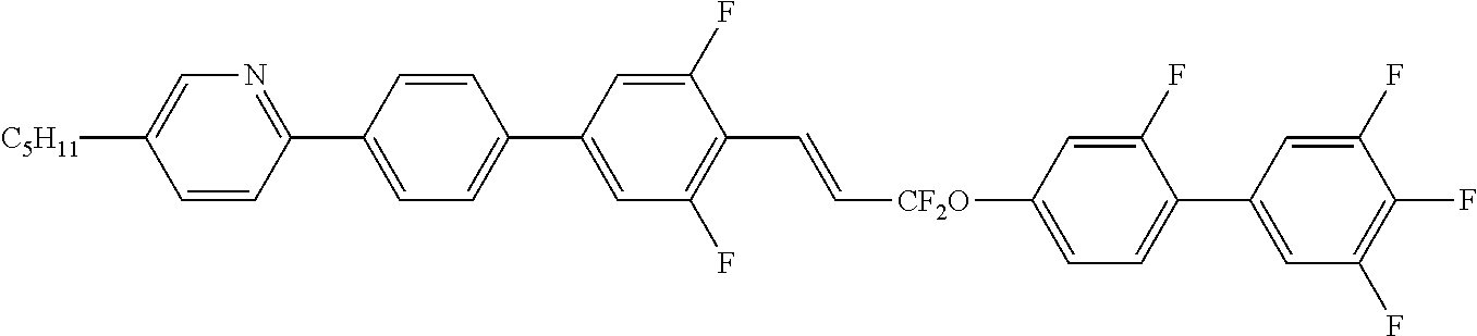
C1=CC(C2=NC=C([C5H11])C=C2)=CC=C1C1=CC(F)=C(C=C[CF2O]C2=CC=C(C3=CC(F)=C(F)C(F)=C3)C(F)=C2)C(F)=C1
